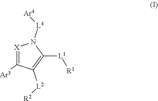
[R1][L1]C1=C([L2][R2])C([Ar3])=[X]N1[L4][Ar4]
